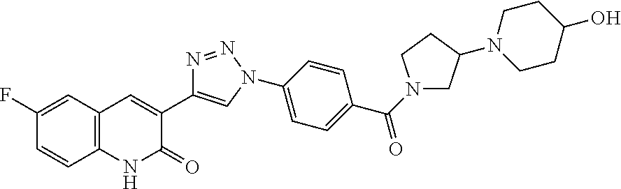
C1(F)=CC2=C(C=C1)NC(=O)C(C1=CN(C3=CC=C(C(N4CC(N5CCC(O)CC5)CC4)=O)C=C3)N=N1)=C2
